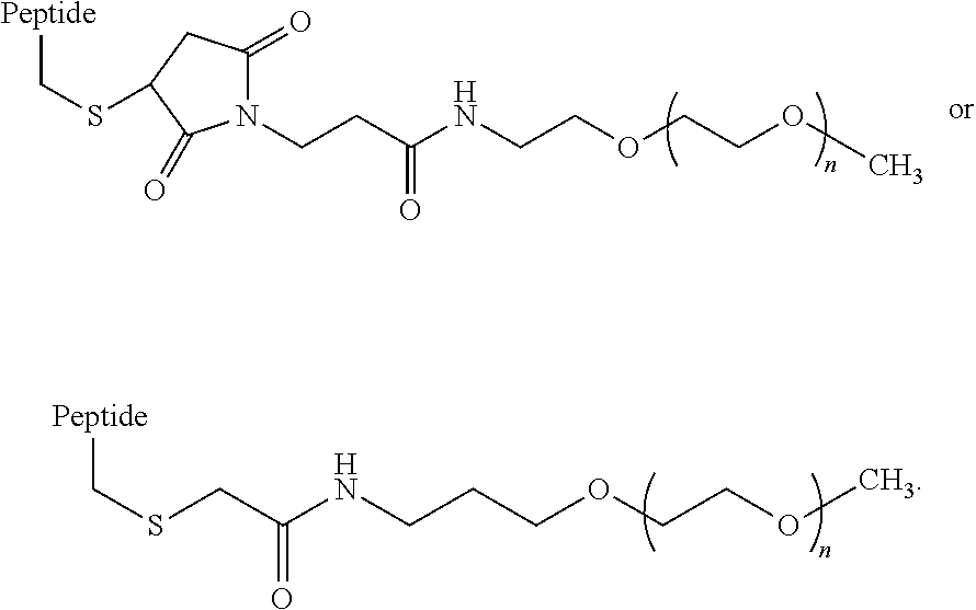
[Peptide]CSCC(NCCCOCCOC)=O.[Peptide]CSC1CC(=O)N(CCC(NCCOCCOC)=O)C1=O
